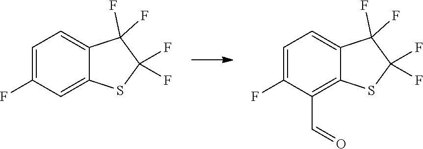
C1=C2C(F)(F)C(F)(F)SC2=CC(F)=C1.C1=C2C(F)(F)C(F)(F)SC2=C(C=O)C(F)=C1
